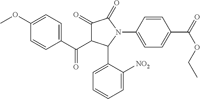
C1(C(C2C(=O)C(=O)N(C3=CC=C(C(=O)OCC)C=C3)C2C2=CC=CC=C2[NO2])=O)=CC=C(OC)C=C1
